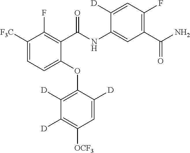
C1([F3C])=CC=C(OC2=C([D])C([D])=C([OCF3])C=C2[D])C(C(NC2=CC(C(N)=O)=C(F)C=C2[D])=O)=C1F
